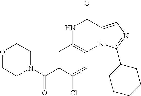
C1=C(C(N2CCOCC2)=O)C(Cl)=CC2=C1NC(=O)C1=CN=C(C3CCCCC3)N21
